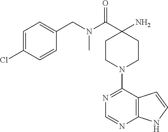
C12=C(C(N3CCC(N)(C(N(CC4=CC=C(Cl)C=C4)C)=O)CC3)=NC=N1)C=CN2
